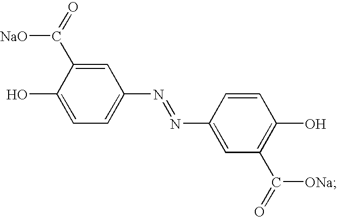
C1=C(C(=O)[NaO])C(O)=CC=C1N=NC1=CC(C(=O)[ONa])=C(O)C=C1
